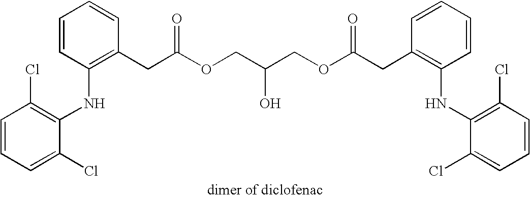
C1=CC=C(Cl)C(NC2=C(CC(OCC(COC(CC3=C(NC4=C(Cl)C=CC=C4Cl)C=CC=C3)=O)O)=O)C=CC=C2)=C1Cl
